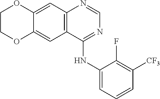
C12=CC3=C(C(NC4=CC=CC([CF3])=C4F)=NC=N3)C=C1OCCO2
